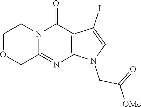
C12=C(C(=O)N3C(=N1)COCC3)C(I)=CN2CC([OMe])=O
